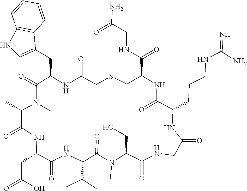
N1(C)C(CO)C(=O)NCC(=O)NC(CCCNC(N)=N)C(=O)NC(C(NCC(=O)N)=O)CSCC(=O)NC(CC2=CNC3=C2C=CC=C3)C(=O)N(C)C(C)C(=O)NC(CC(=O)O)C(=O)NC(C(C)C)C1=O
